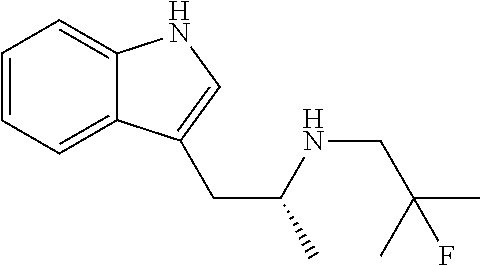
C1=CC=C2C(=C1)NC=C2CC(NCC(C)(C)F)C
